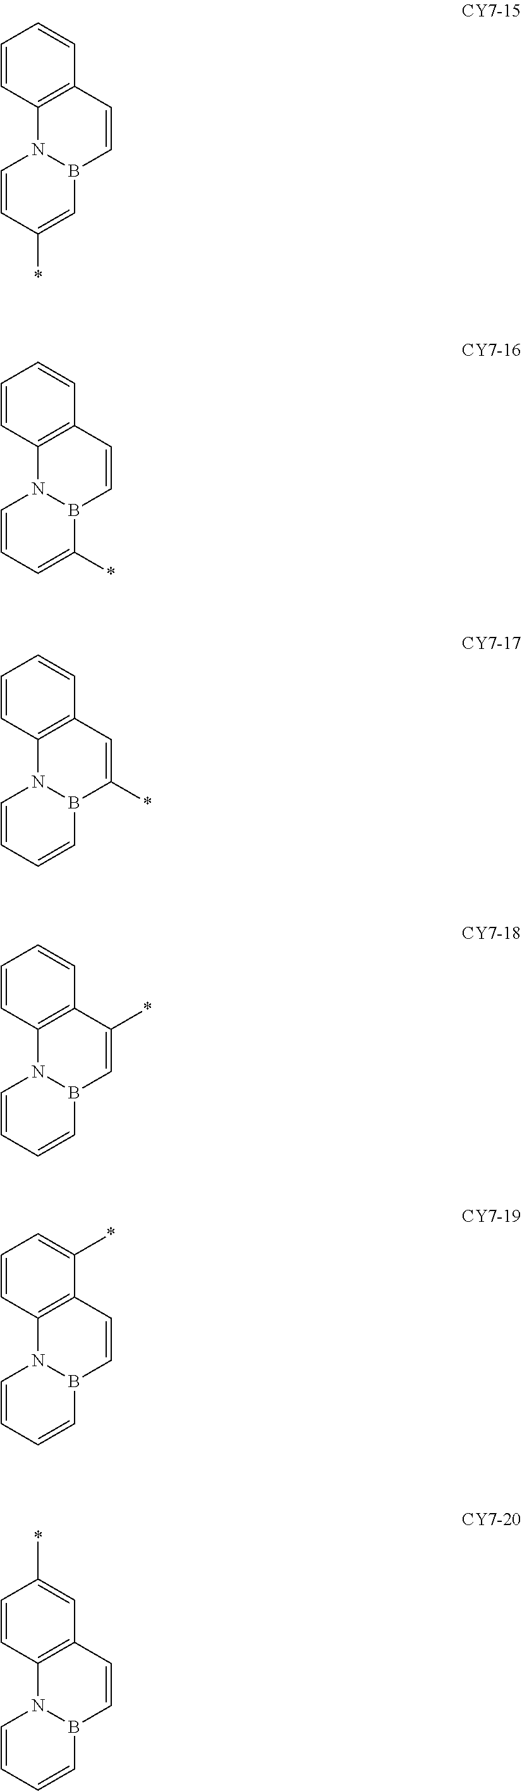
C1=CC(*)=CB2N1C1=C(C=C2)C=CC=C1.C1=CC=C(*)B2N1C1=C(C=C2)C=CC=C1.C1=CC=CB2N1C1=C(C=C2*)C=CC=C1.C1=CC=CB2N1C1=C(C(*)=C2)C=CC=C1.C1=CC=CB2N1C1=C(C=C2)C(*)=CC=C1.C1=CC=CB2N1C1=C(C=C2)C=C(*)C=C1
